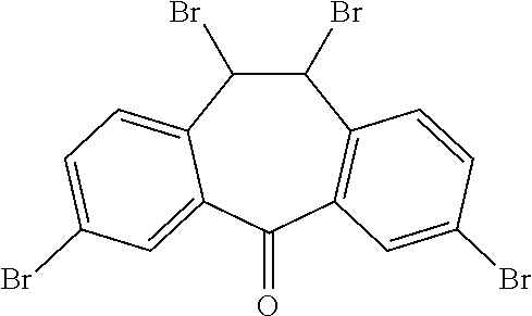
C1(Br)C(Br)C2=CC=C(Br)C=C2C(=O)C2=C1C=CC(Br)=C2
